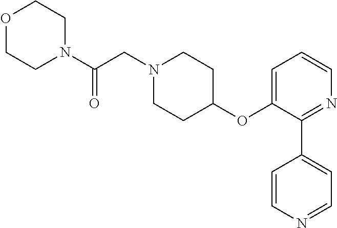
C1N(C(=O)CN2CCC(OC3=CC=CN=C3C3=CC=NC=C3)CC2)CCOC1
